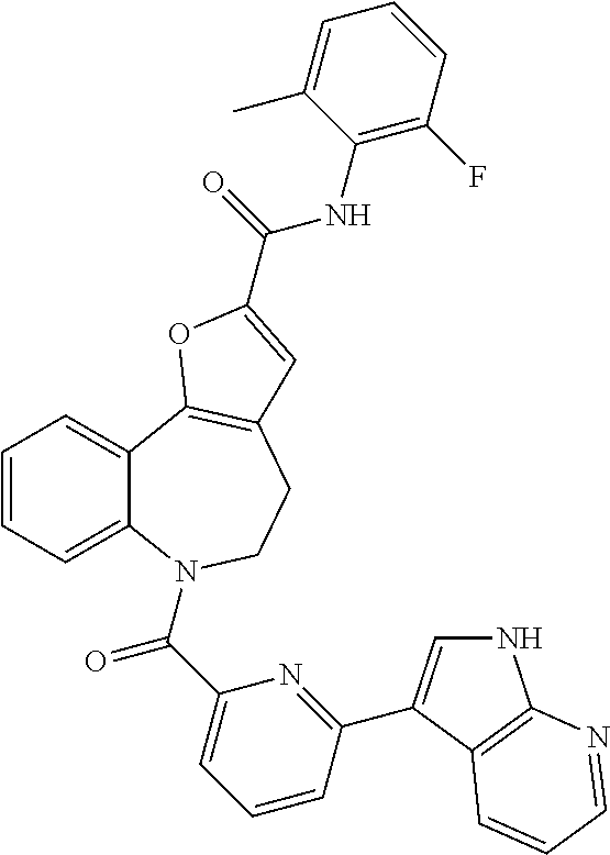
C1=CC=C2C(=C1)C1=C(CCN2C(C2=CC=CC(C3=CNC4=C3C=CC=N4)=N2)=O)C=C(C(=O)NC2=C(F)C=CC=C2C)O1
